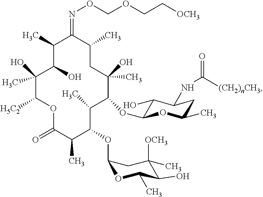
C1(C)C(O)C(C)(O)C([H5C2])OC(=O)C(C)C(OC2OC(C)C(O)C([OCH3])(C)C2)C(C)C(OC2C(O)C(NC(=O)[(CH2)nCH3])CC(C)O2)C(C)(O)CC(C)C1=NOCOCC[OCH3]
